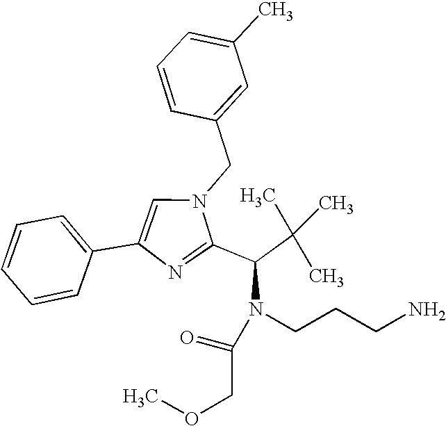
N1(CC2=CC(C)=CC=C2)C=C(C2=CC=CC=C2)N=C1C(C(C)(C)C)N(CCCN)C(=O)COC
